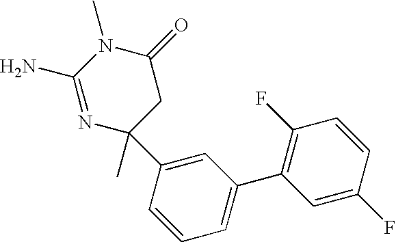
N1=C(N)N(C)C(=O)CC1(C)C1=CC(C2=C(F)C=CC(F)=C2)=CC=C1
